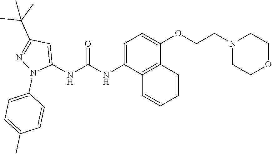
C1=C(NC(NC2=CC(C(C)(C)C)=NN2C2=CC=C(C)C=C2)=O)C2=C(C(OCCN3CCOCC3)=C1)C=CC=C2
